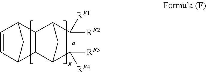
C1=CC2CC1C1C3C([RF3])([RF4])C([RF2])([RF1])C(C21)C3
